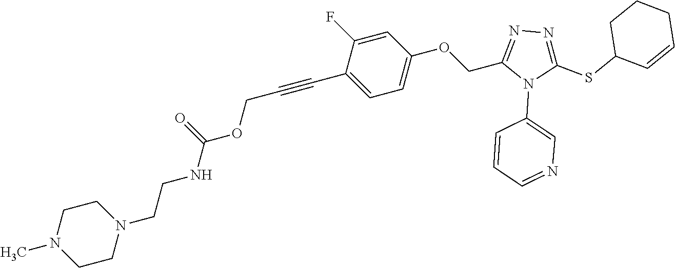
C1=C(F)C(C#CCOC(NCCN2CCN(C)CC2)=O)=CC=C1OCC1=NN=C(SC2C=CCCC2)N1C1=CN=CC=C1
